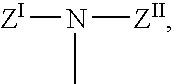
[ZI]N([ZII])C
